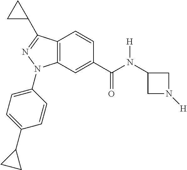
C(=O)(N(C1CN([H])C1)[H])C1=CC2=C(C=C1)C(C1CC1)=NN2C1=CC=C(C2CC2)C=C1
